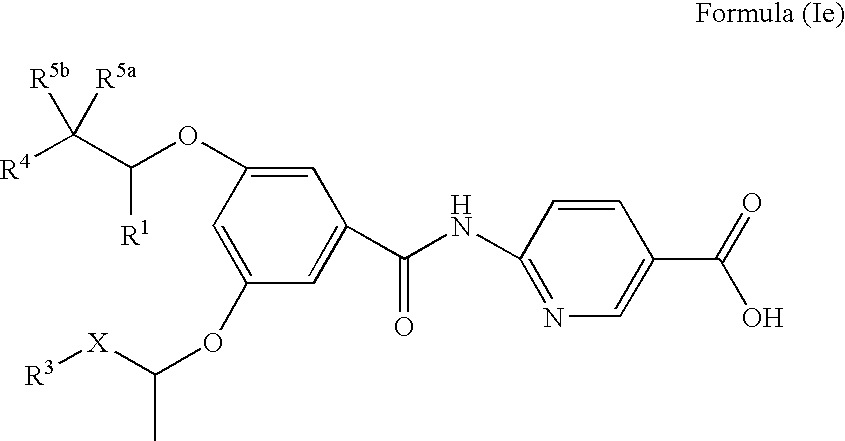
C1=C(OC(C([R4])([R5b])[R5a])[R1])C=C(OC([X][R3])C)C=C1C(NC1=NC=C(C(=O)O)C=C1)=O
